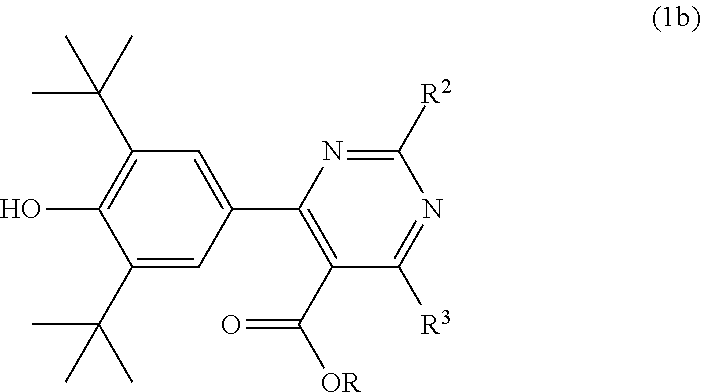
C1([R2])=NC(C2=CC(C(C)(C)C)=C(O)C(C(C)(C)C)=C2)=C(C([OR])=O)C([R3])=N1
